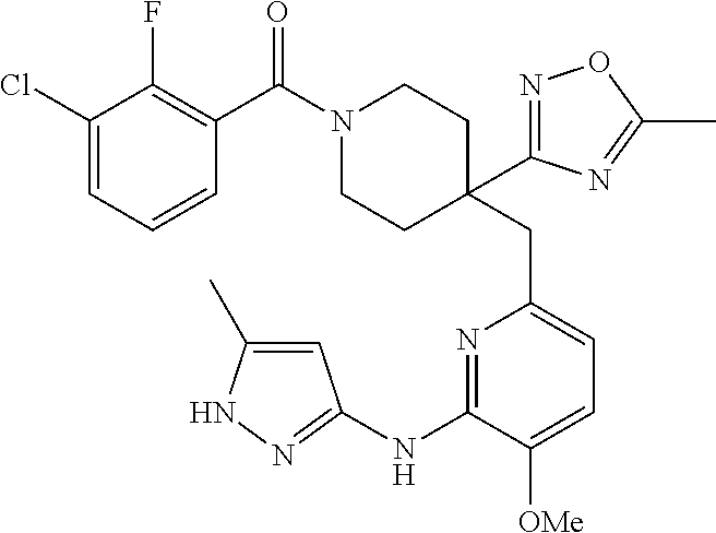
C1(Cl)=CC=CC(C(=O)N2CCC(CC3=CC=C([OMe])C(NC4=NNC(C)=C4)=N3)(C3=NOC(C)=N3)CC2)=C1F
